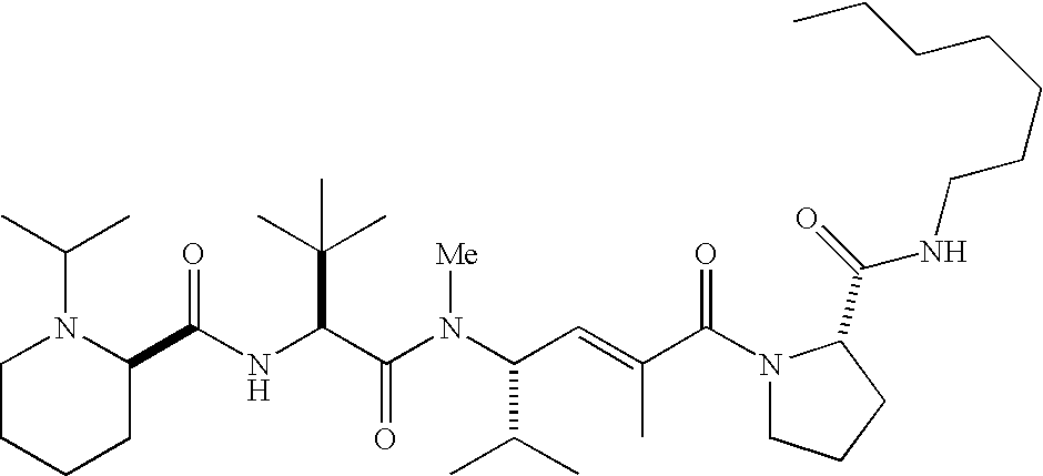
N(C(C(N(C(C(C)C)C=C(C)C(N1CCCC1C(=O)NCCCCCCC)=O)[Me])=O)C(C)(C)C)C(C1N(C(C)C)CCCC1)=O
